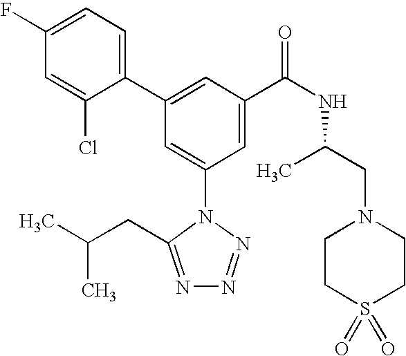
C1(C2=CC(C(NC(C)CN3CCS(=O)(=O)CC3)=O)=CC(N3C(CC(C)C)=NN=N3)=C2)=CC=C(F)C=C1Cl
